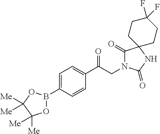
C1(C(CN2C(=O)C3(NC2=O)CCC(F)(F)CC3)=O)=CC=C(B2OC([Me])([Me])C([Me])([Me])O2)C=C1
